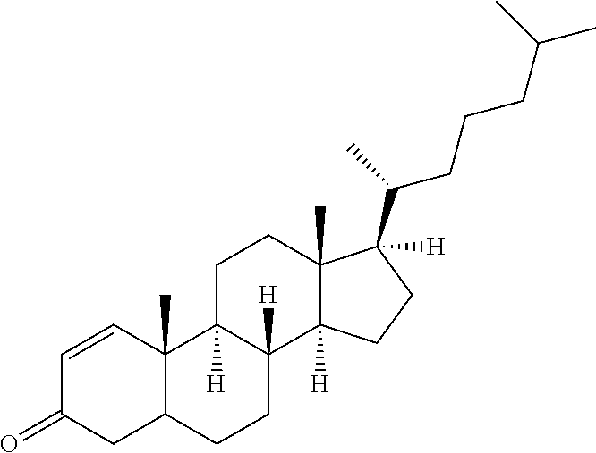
C1=CC2(C)C(CC1=O)CCC1([H])C2([H])CCC2(C)C1([H])CCC2([H])C(CCCC(C)C)C
